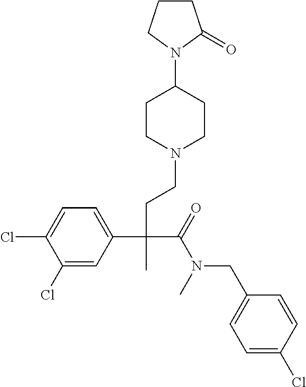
C1(Cl)=CC(C(CCN2CCC(N3CCCC3=O)CC2)(C(=O)N(CC2=CC=C(Cl)C=C2)C)C)=CC=C1Cl
